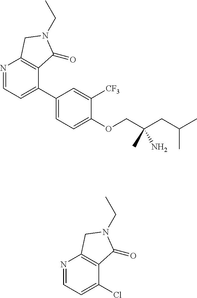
C1(C2=CC=NC3=C2C(=O)N(CC)C3)=CC=C(OCC(CC(C)C)(N)C)C([CF3])=C1.ClC1=CC=NC2=C1C(=O)N(CC)C2
